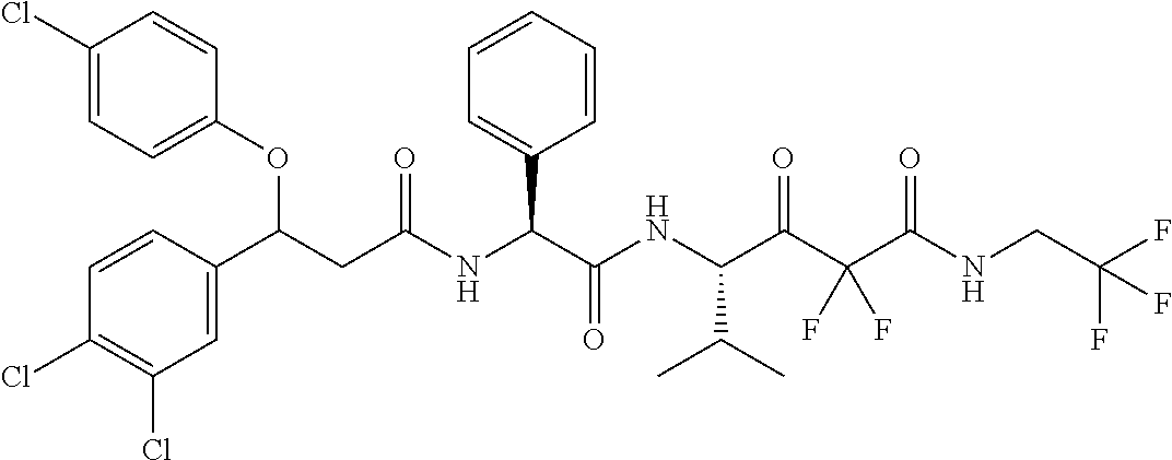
C1=CC(C(CC(NC(C(NC(C(C(C(NCC(F)(F)F)=O)(F)F)=O)C(C)C)=O)C2=CC=CC=C2)=O)OC2=CC=C(Cl)C=C2)=CC(Cl)=C1Cl
